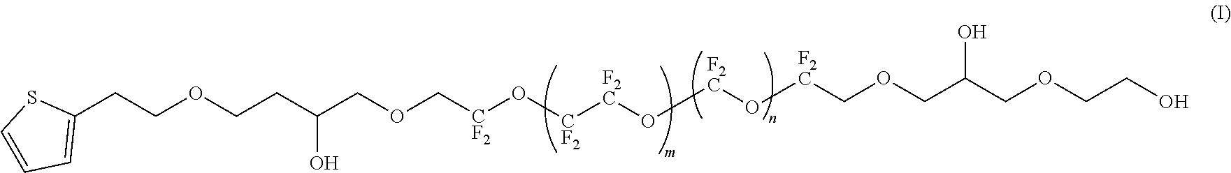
C1(CCOCCC(COC[CF2]O[CF2][F2C]O[F2C]O[F2C]COCC(COCCO)O)O)=CC=CS1
